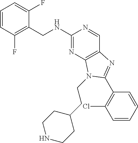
C1=CC(F)=C(CNC2=NC3=C(C=N2)N=C(C2=C(Cl)C=CC=C2)N3CCC2CCNCC2)C(F)=C1
